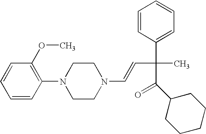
C1(OC)=C(N2CCN(C=CC(C3=CC=CC=C3)(C(C3CCCCC3)=O)C)CC2)C=CC=C1
